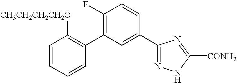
C1(C2=C(F)C=CC(C3=NNC([CONH2])=N3)=C2)=C([CH3CH2CH2CH2O])C=CC=C1
